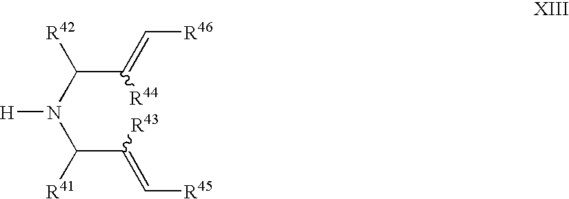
C(C(N(C(C(=C[R45])[R43])[R41])[H])[R42])(=C[R46])[R44]
